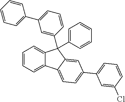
C1=CC=C2C(=C1)C(C1=CC=CC=C1)(C1=CC(C3=CC=CC=C3)=CC=C1)C1=CC(C3=CC=CC(Cl)=C3)=CC=C21
